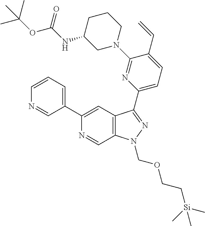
C1=CC=C(C2=CC3=C(C=N2)N(COCC[Si](C)(C)C)N=C3C2=CC=C(C=C)C(N3CCCC(NC(OC(C)(C)C)=O)C3)=N2)C=N1
